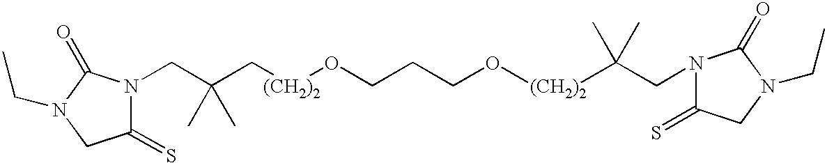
C(C(C[(CH2)2]OCCCO[(CH2)2]C(CN1C(=S)CN(CC)C1=O)(C)C)(C)C)N1C(=S)CN(CC)C1=O
